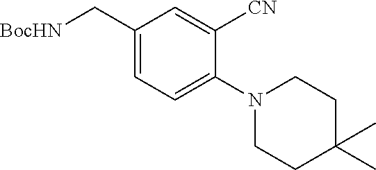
C1(C[BocHN])=CC=C(N2CCC(C)(C)CC2)C([CN])=C1
